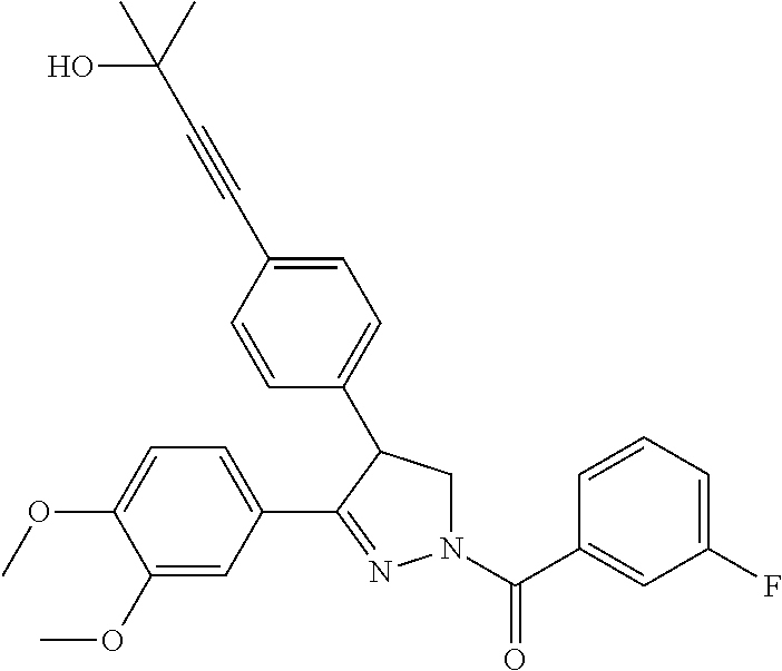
C1=C(C2=NN(C(C3=CC(F)=CC=C3)=O)CC2C2=CC=C(C#CC(C)(O)C)C=C2)C=C(OC)C(OC)=C1
